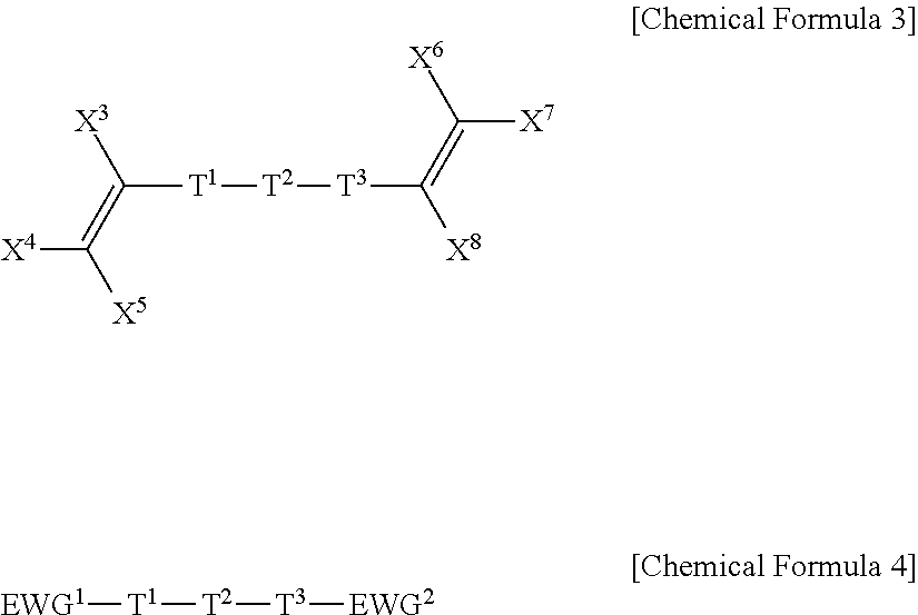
[X4]C(=C([T1][T2][T3]C(=C([X7])[X6])[X8])[X3])[X5].[EWG1][T1][T2][T3][EWG2]
